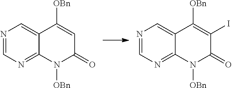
N1=CN=C2C(=C1)C([OBn])=CC(=O)N2[OBn].N1=CN=C2C(=C1)C([OBn])=C(I)C(=O)N2[OBn]
